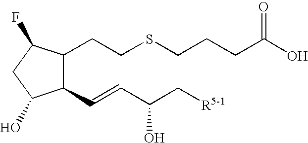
C1(CCSCCCC(O)=O)C(C=CC(C[R5-1])O)C(O)CC1F
